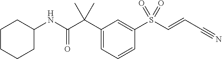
C1(C(C(NC2CCCCC2)=O)(C)C)=CC=CC(S(C=CC#N)(=O)=O)=C1
